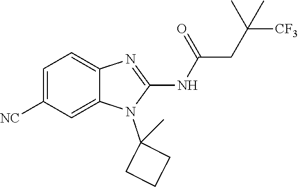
C1=C([NC])C=C2C(=C1)N=C(NC(=O)CC([CF3])(C)C)N2C1(C)CCC1
